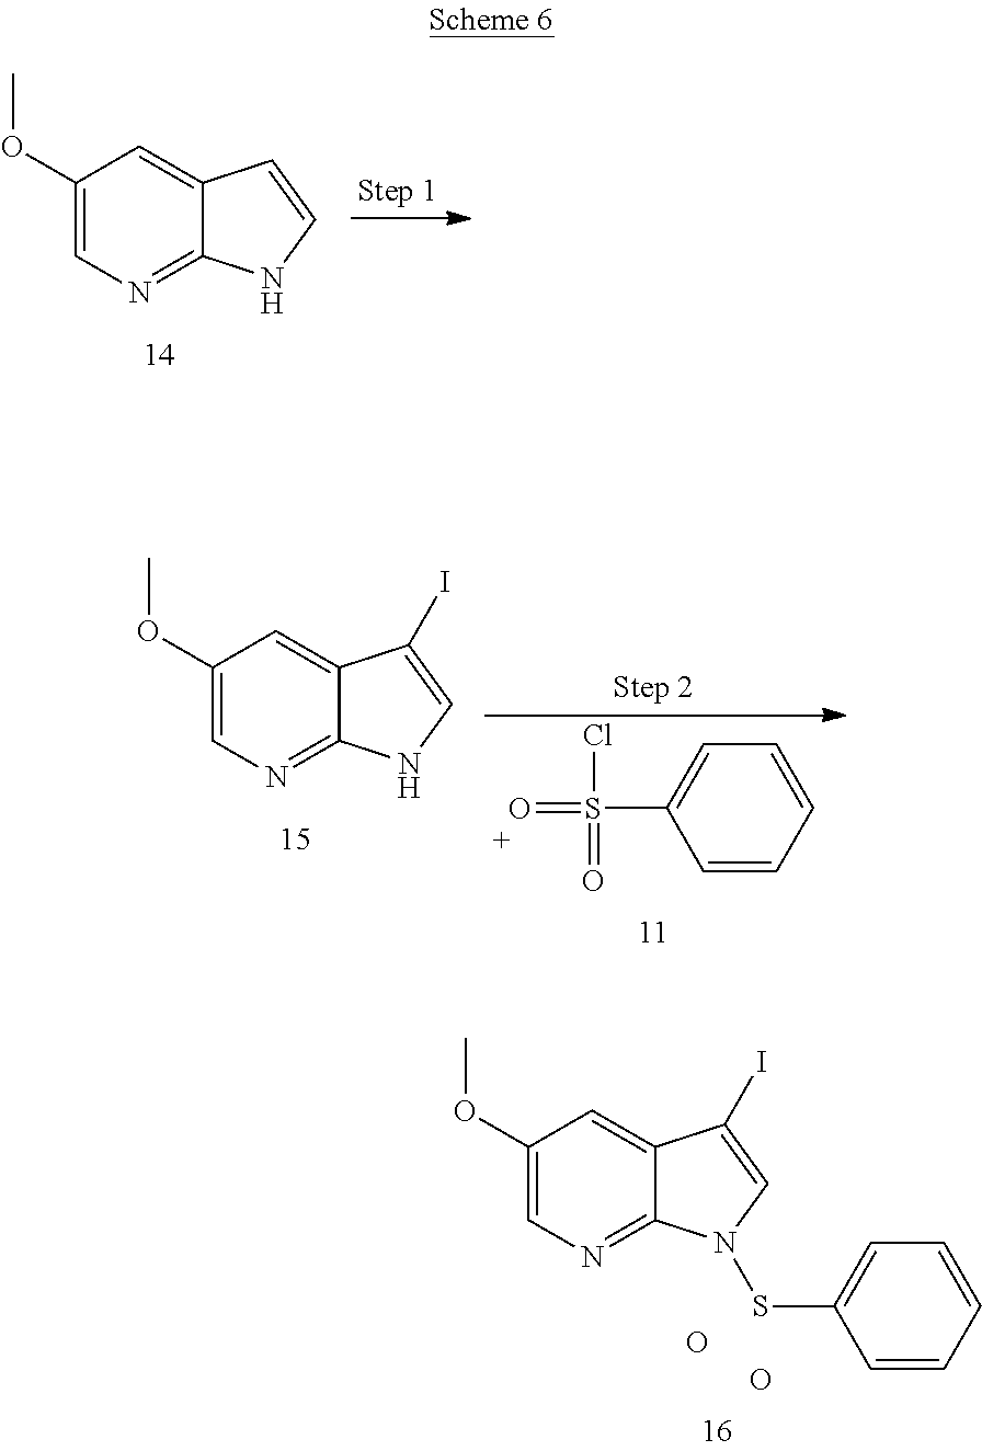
C12=CC(OC)=CN=C1NC=C2.C1=CC=CC=C1S(=O)(=O)Cl.C12=CC(OC)=CN=C1NC=C2I.C12=CC(OC)=CN=C1N(SC1=CC=CC=C1)C=C2I.O.O
